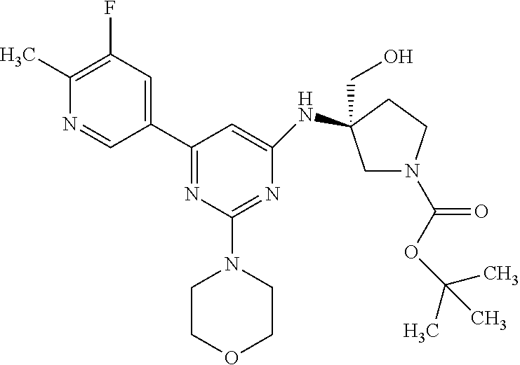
C1(C)=C(F)C=C(C2=NC(N3CCOCC3)=NC(NC3(CO)CN(C(OC(C)(C)C)=O)CC3)=C2)C=N1
